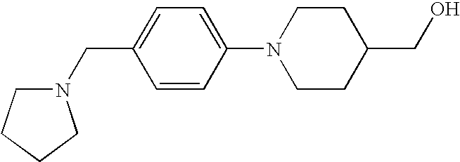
C1=CC(N2CCC(CO)CC2)=CC=C1CN1CCCC1
